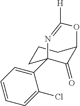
C1(C23CCCC(C2=O)OC([H])=N3)=CC=CC=C1Cl
